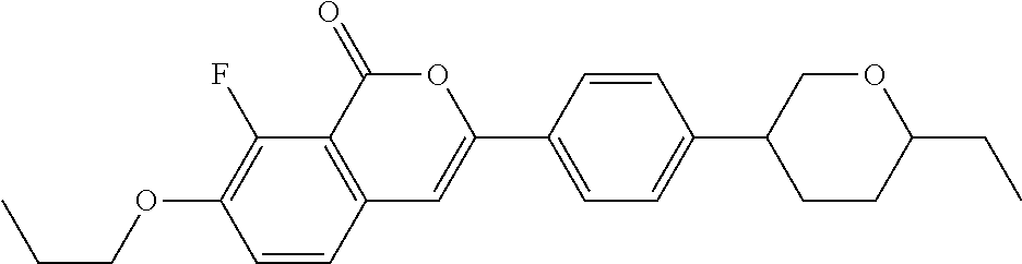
C12=C(C(=O)OC(C3=CC=C(C4CCC(CC)OC4)C=C3)=C1)C(F)=C(OCCC)C=C2
